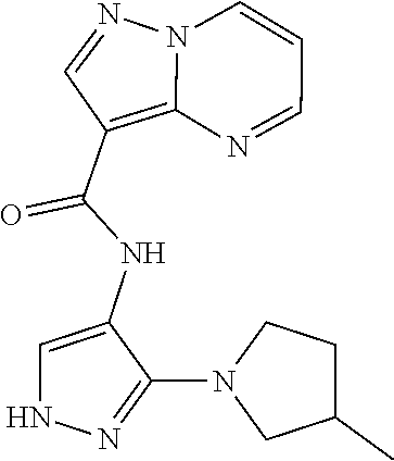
N12C(=C(C(NC3=CNN=C3N3CC(C)CC3)=O)C=N1)N=CC=C2
